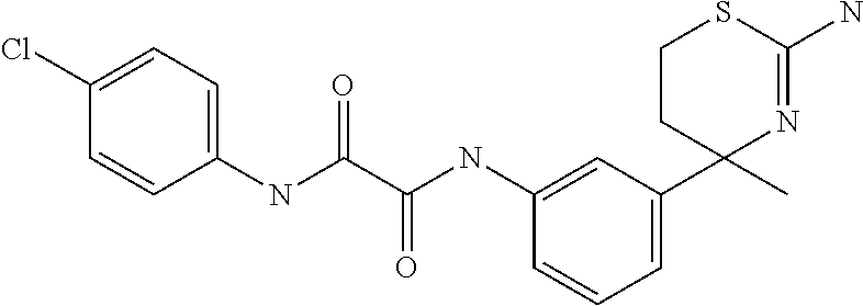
C1CC(C2=CC=CC(NC(C(=O)NC3=CC=C(Cl)C=C3)=O)=C2)(C)N=C(N)S1
